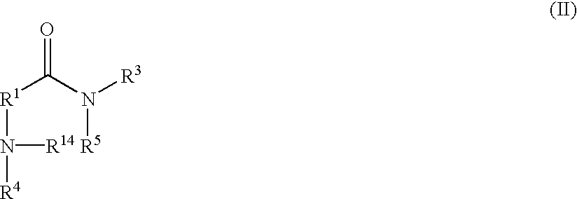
[R1](C(N([R3])[R5])=O)N([R14])[R4]
